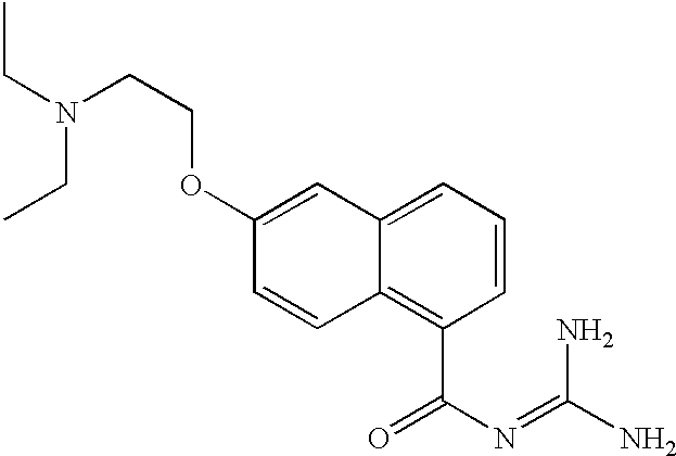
C1=CC=C2C(=C1C(=O)N=C(N)N)C=CC(OCCN(CC)CC)=C2
